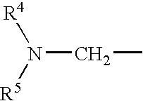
N(CC)([R5])[R4]
